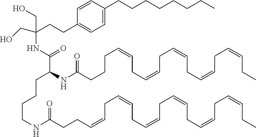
C1=C(CCCCCCCC)C=CC(CCC(CO)(CO)NC(C(NC(CCCC=CCC=CCC=CCC=CCC=CCC)=O)CCCCNC(CCC=CCC=CCC=CCC=CCC=CCC=CCC)=O)=O)=C1
